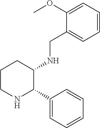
C1(NCC2=CC=CC=C2OC)C(C2=CC=CC=C2)NCCC1
